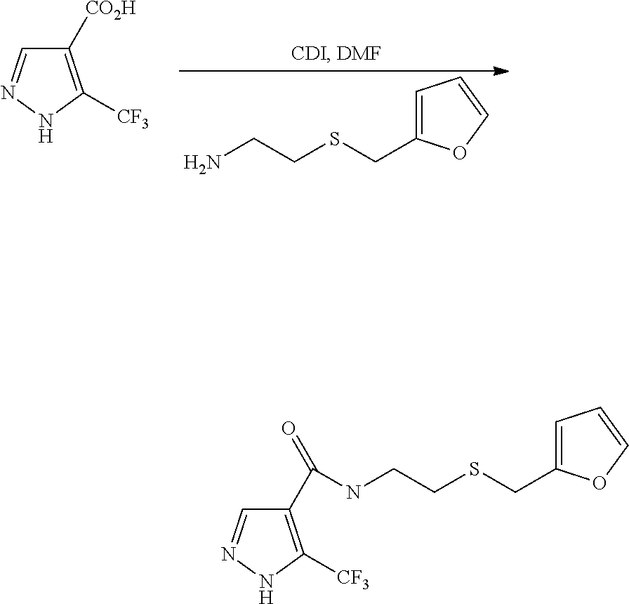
C1=C(CSCCNC(C2=C([CF3])NN=C2)=O)OC=C1.C1=C(CSCCN)OC=C1.C1([CO2H])=C([CF3])NN=C1
